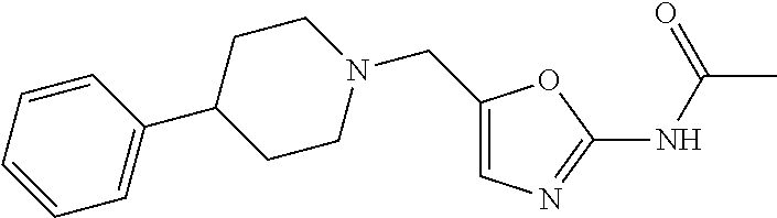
C1(CN2CCC(C3=CC=CC=C3)CC2)=CN=C(NC(C)=O)O1
